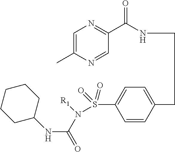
C1CCCC(NC(=O)N(S(C2=CC=C(CCNC(C3=NC=C(C)N=C3)=O)C=C2)(=O)=O)[R1])C1
